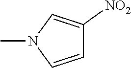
C1=CN(C)C=C1[NO2]
